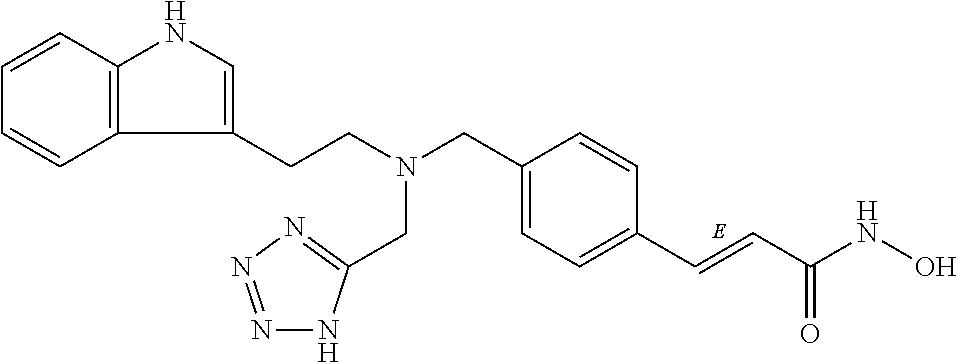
C12=C(C=CC=C1)NC=C2CCN(CC1=CC=C(C=CC(NO)=O)C=C1)CC1=NN=NN1
